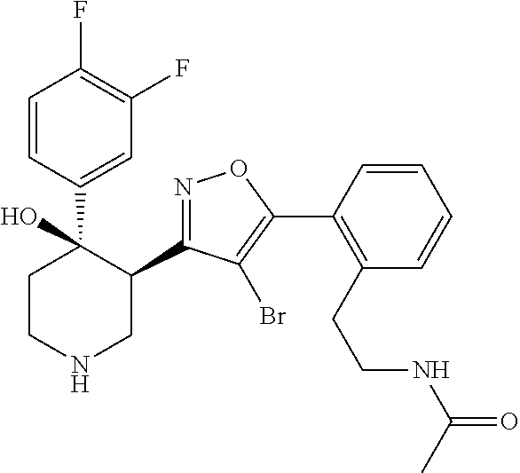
C1(C2=NOC(C3=C(CCNC(=O)C)C=CC=C3)=C2Br)C(C2=CC(F)=C(F)C=C2)(O)CCNC1
